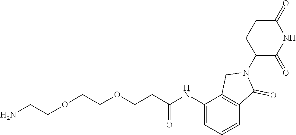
C(OCCC(NC1=CC=CC2=C1CN(C1C(=O)NC(=O)CC1)C2=O)=O)COCCN
